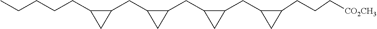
C(CCCC1C(CC2C(CC3C(CC4C(CCC[CO2CH3])C4)C3)C2)C1)C
